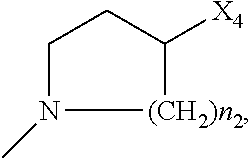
C1CC([X4])[(CH2)n2]N1C
